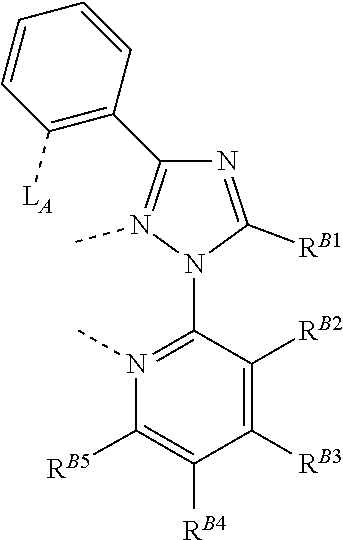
N1(C)=C(C2=C([LA])C=CC=C2)N=C([RB1])N1C1=N(C)C([RB5])=C([RB4])C([RB3])=C1[RB2]
